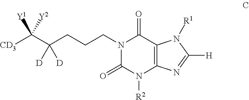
[CD3]C(C(CCCN1C(=O)N([R2])C2=C(C1=O)N([R1])C([H])=N2)([D])[D])([Y1])[Y2]
